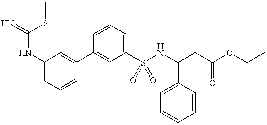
C1=C(NC(SC)=N)C=C(C2=CC(S(NC(C3=CC=CC=C3)CC(=O)OCC)(=O)=O)=CC=C2)C=C1
